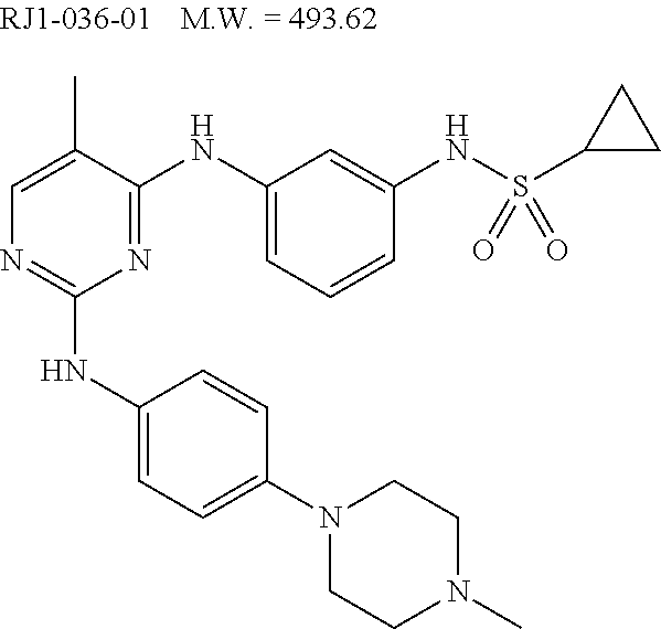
C1=C(C)C(NC2=CC=CC(NS(C3CC3)(=O)=O)=C2)=NC(NC2=CC=C(N3CCN(C)CC3)C=C2)=N1
